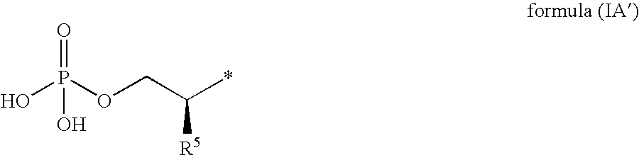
OP(OCC(*)[R5])(=O)O
